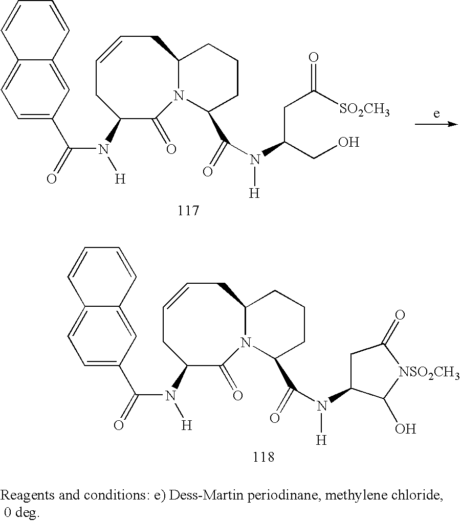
C1=CC2=CC(C(N([H])C3CC=CCC4N(C3=O)C(C(=O)N(C(CC([SO2CH3])=O)CO)[H])CCC4)=O)=CC=C2C=C1.C1=CC2=CC(C(N([H])C3CC=CCC4N(C3=O)C(C(=O)N(C3CC(=O)[NSO2CH3]C3O)[H])CCC4)=O)=CC=C2C=C1
